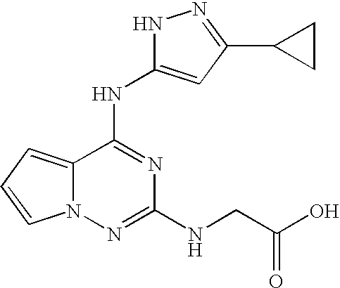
N12C(=CC=C1)C(NC1=CC(C3CC3)=NN1)=NC(NCC(O)=O)=N2
